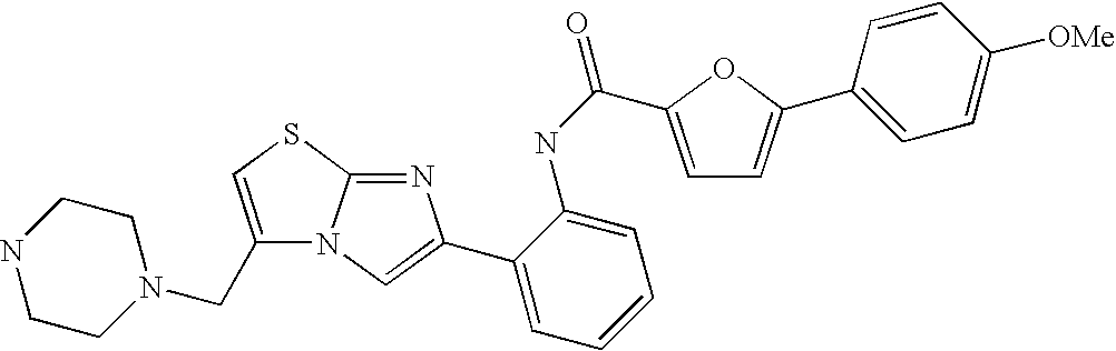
C1(CN2CCNCC2)=CSC2=NC(C3=CC=CC=C3NC(=O)C3=CC=C(C4=CC=C([OMe])C=C4)O3)=CN12
